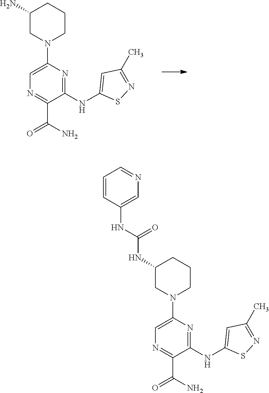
C1(N)CN(C2=CN=C(C(N)=O)C(NC3=CC(C)=NS3)=N2)CCC1.C1(NC(NC2=CN=CC=C2)=O)CN(C2=CN=C(C(N)=O)C(NC3=CC(C)=NS3)=N2)CCC1
